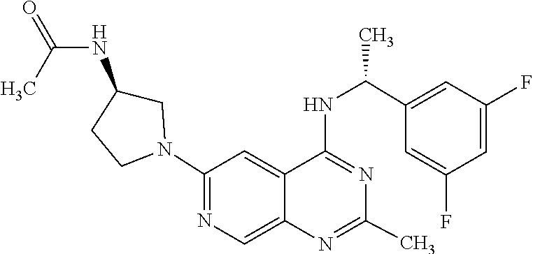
N1=C(NC(C2=CC(F)=CC(F)=C2)C)C2=CC(N3CC(NC(=O)C)CC3)=NC=C2N=C1C
